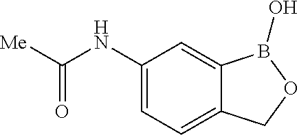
C1(NC([Me])=O)=CC=C2C(=C1)B(O)OC2
